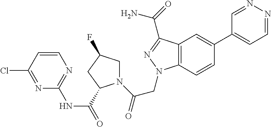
C1=NN=CC=C1C1=CC2=C(C=C1)N(CC(N1CC(F)CC1C(NC1=NC=CC(Cl)=N1)=O)=O)N=C2C(=O)N
